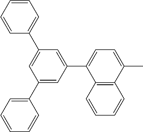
C12=C(C=CC=C1)C(C1=CC(C3=CC=CC=C3)=CC(C3=CC=CC=C3)=C1)=CC=C2C
